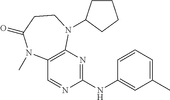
C1(NC2=NC3=C(C=N2)N(C)C(=O)CCN3C2CCCC2)=CC(C)=CC=C1
